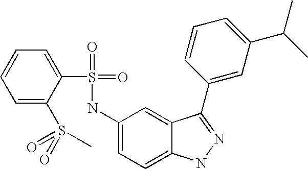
C1=CC=C(S(=O)(=O)C)C(S(=O)(=O)NC2=CC=C3C(=C2)C(C2=CC(C(C)C)=CC=C2)=NN3)=C1
